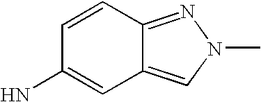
C1(N)=CC2=CN(C)N=C2C=C1
